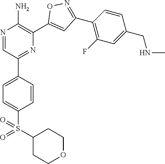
N1=CC(C2=CC=C(S(=O)(C3CCOCC3)=O)C=C2)=NC(C2=CC(C3=C(F)C=C(CNC)C=C3)=NO2)=C1N
